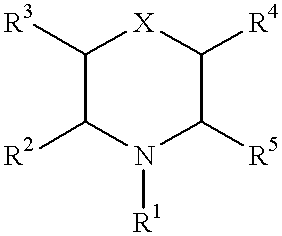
C1([R3])C([R2])N([R1])C([R5])C([R4])[X]1
